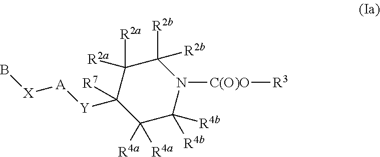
C1([R2b])([R2b])C([R2a])([R2a])C([Y][A][X]B)([R7])C([R4a])([R4a])C([R4b])([R4b])N1[C(O)O][R3]
